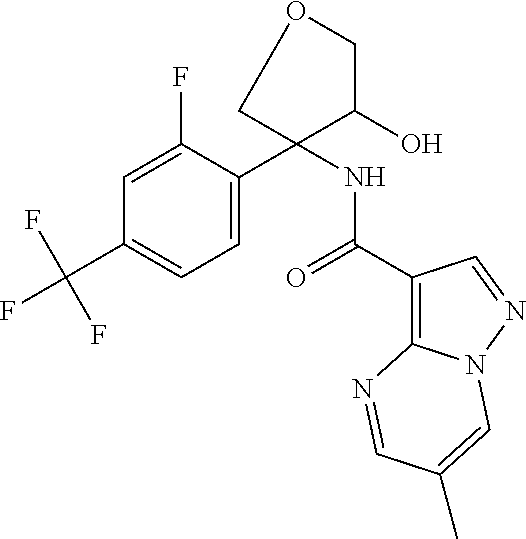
C1=C(F)C(C2(NC(C3=C4N(N=C3)C=C(C)C=N4)=O)C(O)COC2)=CC=C1C(F)(F)F
